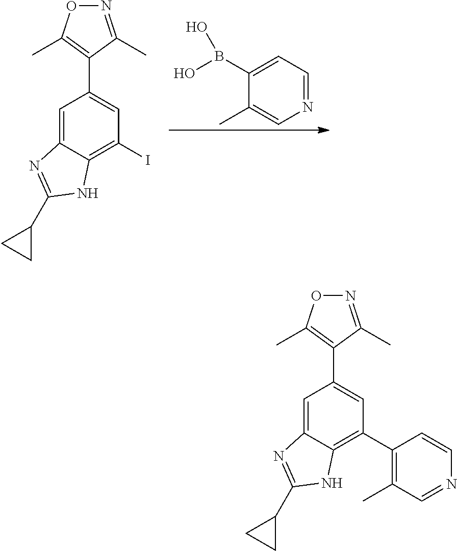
C1(C)=CN=CC=C1B(O)O.C1=C2C(=C(I)C=C1C1=C(C)ON=C1C)NC(C1CC1)=N2.C1=C2C(=C(C3=C(C)C=NC=C3)C=C1C1=C(C)ON=C1C)NC(C1CC1)=N2
